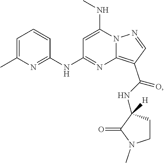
N12N=CC(C(NC3([H])CCN(C)C3=O)=O)=C1N=C(NC1=NC(C)=CC=C1)C=C2NC
